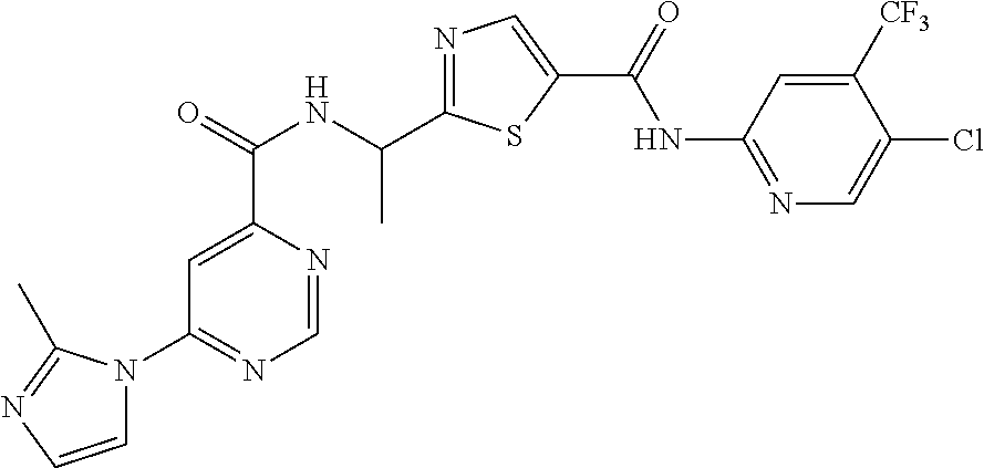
C1=NC(C(=O)NC(C2=NC=C(C(=O)NC3=NC=C(Cl)C([CF3])=C3)S2)C)=CC(N2C=CN=C2C)=N1
